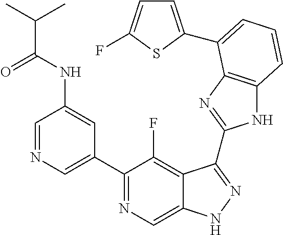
C1=NC=C(C2=NC=C3C(=C2F)C(C2=NC4=C(N2)C=CC=C4C2=CC=C(F)S2)=NN3)C=C1NC(C(C)C)=O
